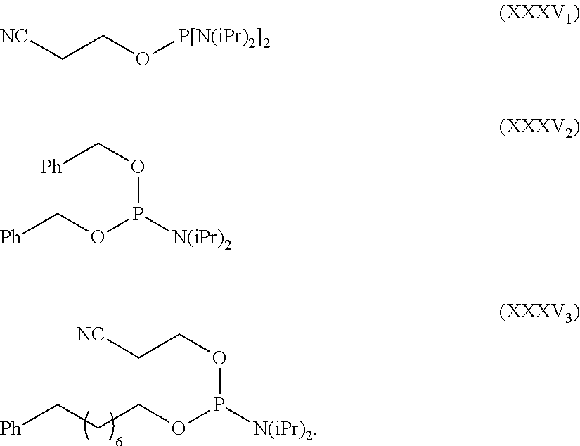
[N(iPr)2]P(OCCC[Ph])OCC[NC].[NC]CCO[P[N(iPr)2]2].[N(iPr)2]P(OC[Ph])OC[Ph]
